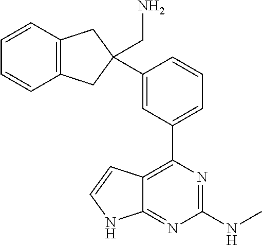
C1(C2(CN)CC3=C(C2)C=CC=C3)=CC(C2=C3C(=NC(NC)=N2)NC=C3)=CC=C1
